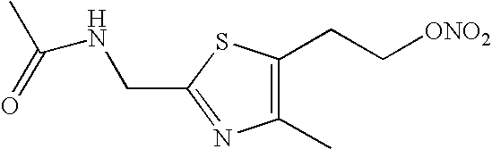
C(C1=NC(C)=C(CC[ONO2])S1)NC(C)=O
